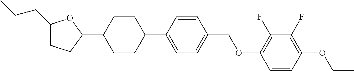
C1(CCC)CCC(C2CCC(C3=CC=C(COC4=C(F)C(F)=C(OCC)C=C4)C=C3)CC2)O1
